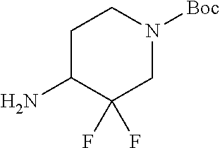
NC1C(F)(F)CN([Boc])CC1
